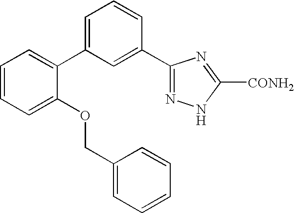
C1=CC=C(OCC2=CC=CC=C2)C(C2=CC=CC(C3=NNC([CONH2])=N3)=C2)=C1
